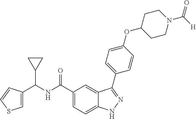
C(NC(C1=CC=C2C(=C1)C(C1=CC=C(OC3CCN(C([H])=O)CC3)C=C1)=NN2)=O)(C1=CSC=C1)C1CC1
